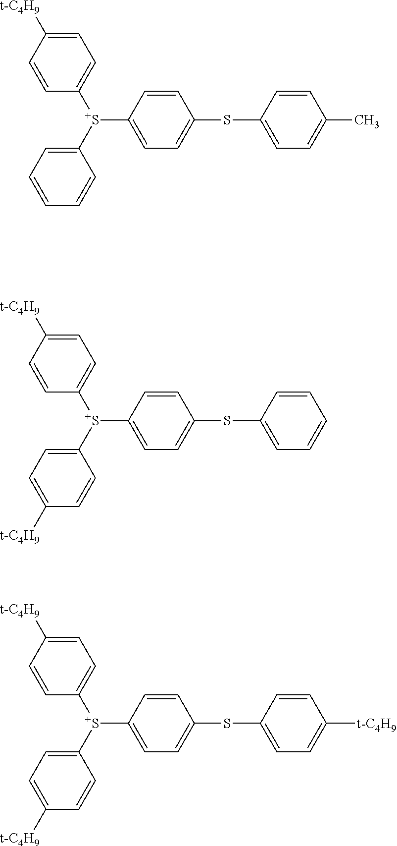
C1=CC([t-C4H9])=CC=C1[S+](C1=CC=C([t-C4H9])C=C1)C1=CC=C(SC2=CC=CC=C2)C=C1.C1=CC([t-C4H9])=CC=C1[S+](C1=CC=C([t-C4H9])C=C1)C1=CC=C(SC2=CC=C([t-C4H9])C=C2)C=C1.C1=CC([t-C4H9])=CC=C1[S+](C1=CC=CC=C1)C1=CC=C(SC2=CC=C(C)C=C2)C=C1
